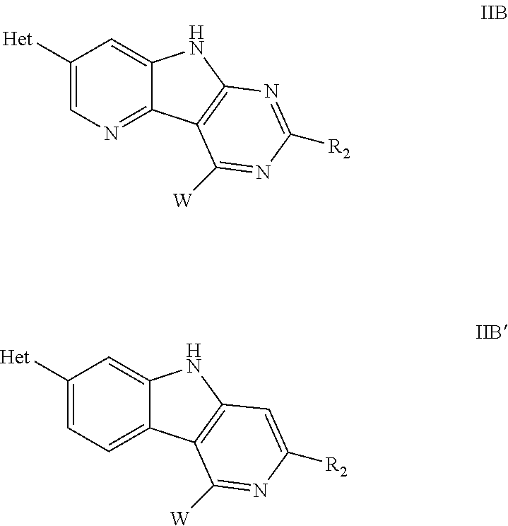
N1=C2C(=CC([Het])=C1)NC1=C2C([W])=NC([R2])=N1.C1=C2C(=CC([Het])=C1)NC1=C2C([W])=NC([R2])=C1
